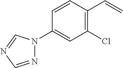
C1(Cl)=C(C=C)C=CC(N2N=CN=C2)=C1
